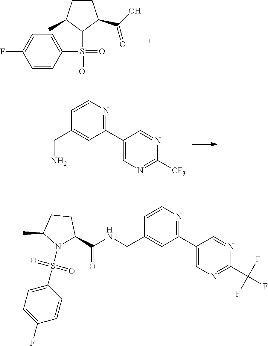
C1=CC(S(=O)(=O)C2C(C)CCC2C(=O)O)=CC=C1F.C1=CC(CN)=CC(C2=CN=C([CF3])N=C2)=N1.C1=CC(CNC(C2N(S(C3=CC=C(F)C=C3)(=O)=O)C(C)CC2)=O)=CC(C2=CN=C(C(F)(F)F)N=C2)=N1
